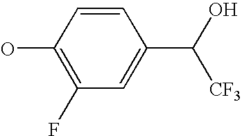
OC1=C(F)C=C(C([CF3])O)C=C1
